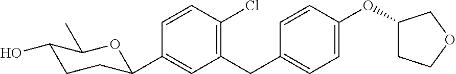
C1(CC2=CC=C(OC3CCOC3)C=C2)=C(Cl)C=CC(C2CCC(O)C(C)O2)=C1
